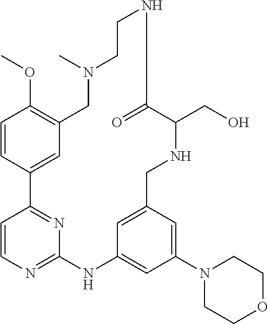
C1=CC2=CC(=C1OC)CN(C)CCNC(=O)C(CO)NCC1=CC(=CC(N3CCOCC3)=C1)NC1=NC=CC2=N1
